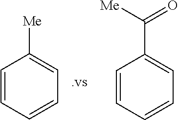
C1=CC=CC=C1[Me].C1=CC=CC=C1C([Me])=O
